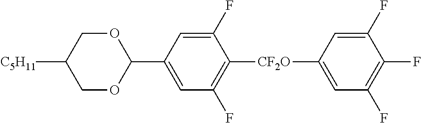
O1CC([C5H11])COC1C1=CC(F)=C([CF2O]C2=CC(F)=C(F)C(F)=C2)C(F)=C1
